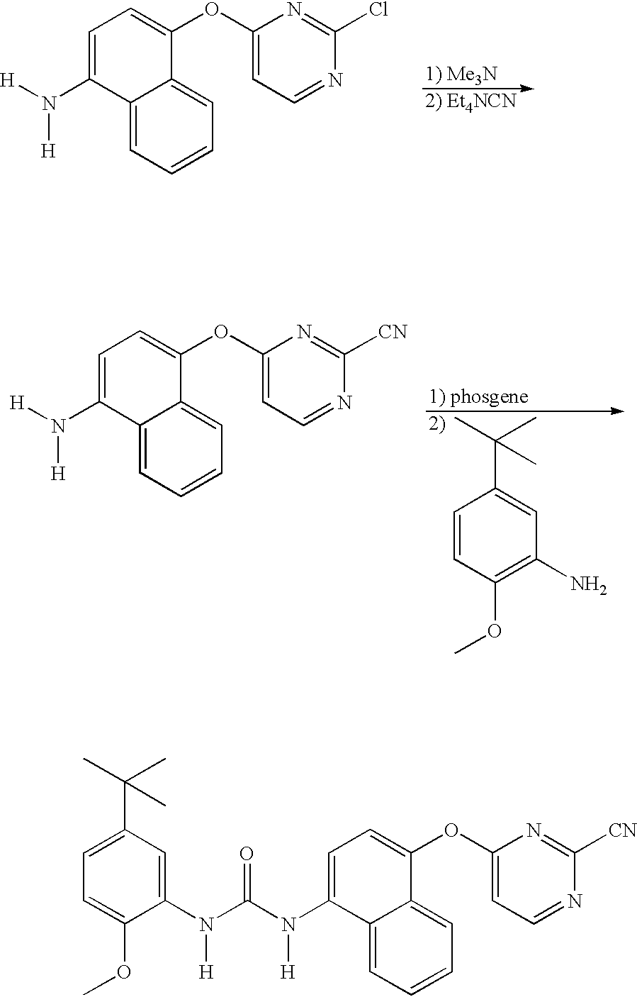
N(C1=CC=C(OC2=CC=NC([CN])=N2)C2=CC=CC=C12)([H])C(N(C1=CC(C(C)(C)C)=CC=C1OC)[H])=O.[H]N(C1=CC=C(OC2=CC=NC(Cl)=N2)C2=CC=CC=C12)[H].[H]N(C1=CC=C(OC2=CC=NC([CN])=N2)C2=CC=CC=C12)[H].C1=CC(OC)=C(N)C=C1C(C)(C)C
